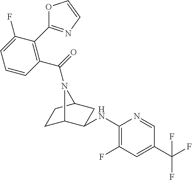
C1C2C(NC3=C(F)C=C(C(F)(F)F)C=N3)CC(C1)N2C(=O)C1=C(C2=NC=CO2)C(F)=CC=C1
